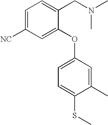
C1=C([NC])C=C(OC2=CC=C(SC)C(C)=C2)C(CN(C)C)=C1
